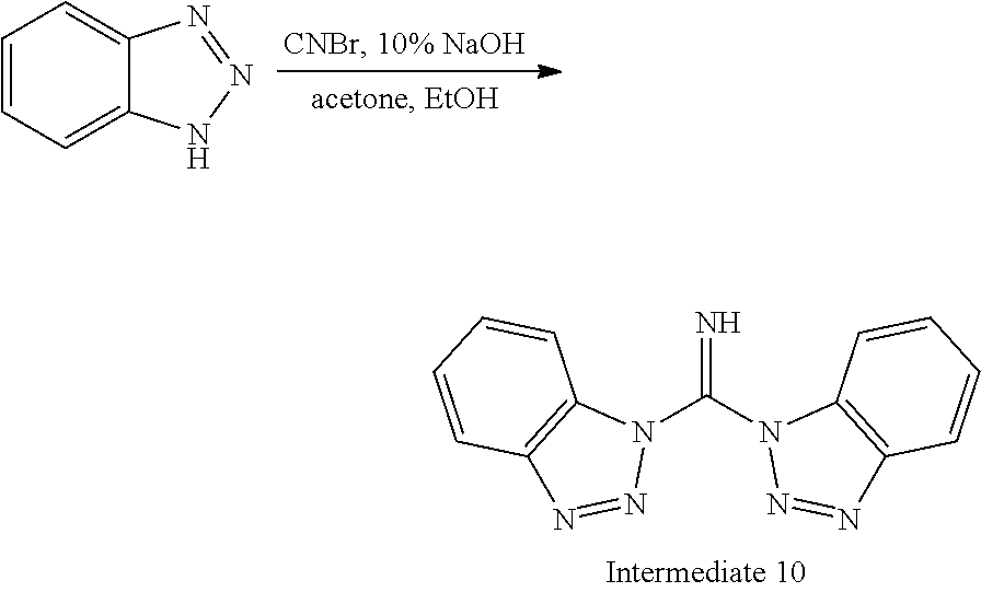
N1(C(N2N=NC3=C2C=CC=C3)=N)C2=C(N=N1)C=CC=C2.C1=CC=C2C(=C1)N=NN2
